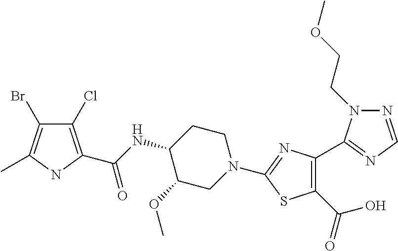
C1(Cl)=C(C(NC2C(OC)CN(C3=NC(C4=NC=NN4CCOC)=C(C(O)=O)S3)CC2)=O)NC(C)=C1Br
